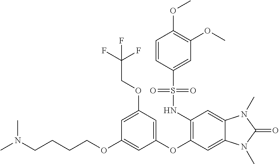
C(CCOC1=CC(OC2=C(NS(C3=CC(OC)=C(OC)C=C3)(=O)=O)C=C3C(=C2)N(C)C(=O)N3C)=CC(OCC(F)(F)F)=C1)CN(C)C
